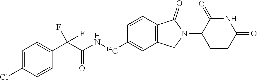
C1([14C]NC(C(C2=CC=C(Cl)C=C2)(F)F)=O)=CC2=C(C=C1)C(=O)N(C1CCC(=O)NC1=O)C2
